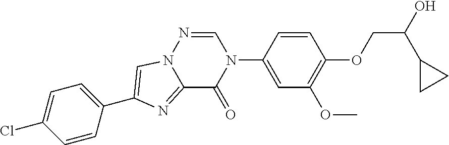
C1=C(N2C=NN3C(=NC(C4=CC=C(Cl)C=C4)=C3)C2=O)C=CC(OCC(O)C2CC2)=C1OC
